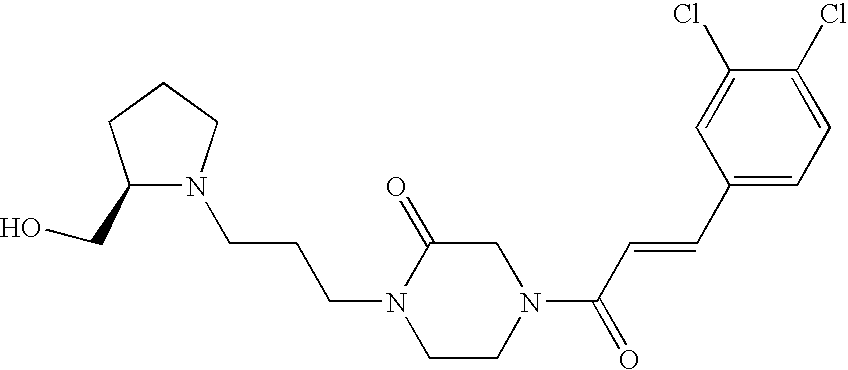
C1(CO)N(CCCN2CCN(C(C=CC3=CC=C(Cl)C(Cl)=C3)=O)CC2=O)CCC1
